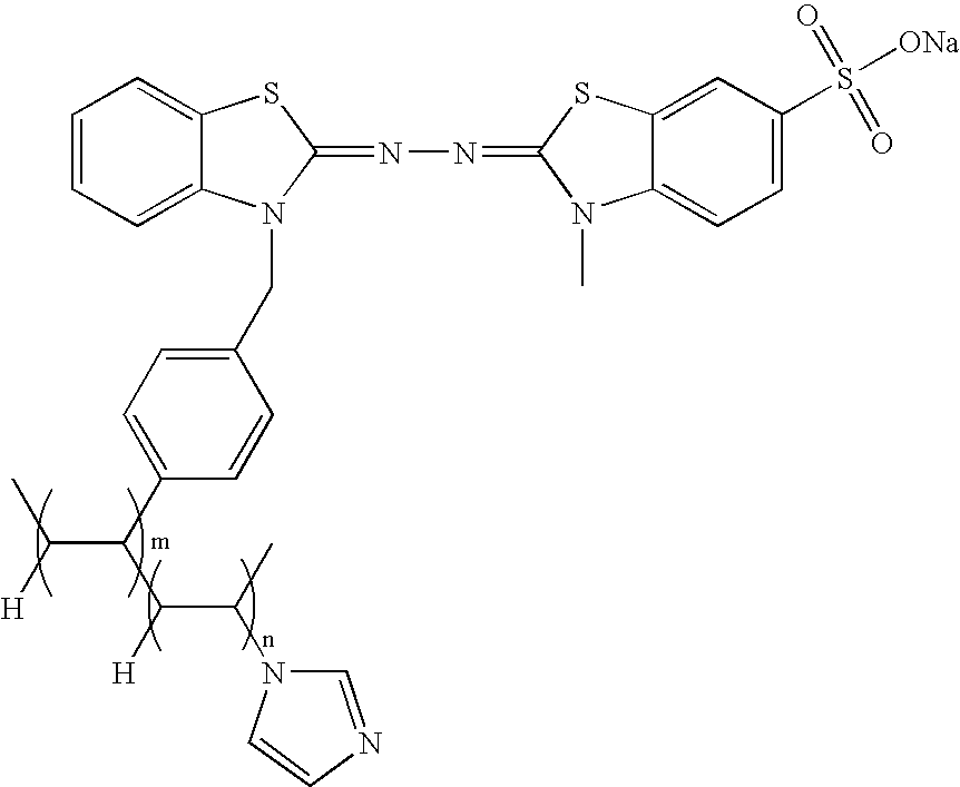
C1=CC=C2C(=C1)SC(=NN=C1N(C)C3=CC=C(S([ONa])(=O)=O)C=C3S1)N2CC1=CC=C(C(C(C(C)N2C=NC=C2)[H])C(C)[H])C=C1
